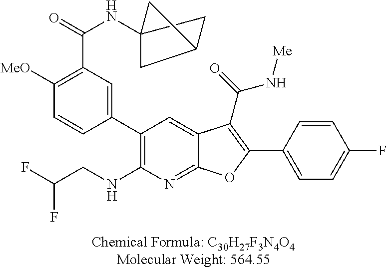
C12(NC(C3=C([MeO])C=CC(C4=C(NCC(F)F)N=C5C(=C4)C(C(=O)N[Me])=C(C4=CC=C(F)C=C4)O5)=C3)=O)CC(C1)C2
